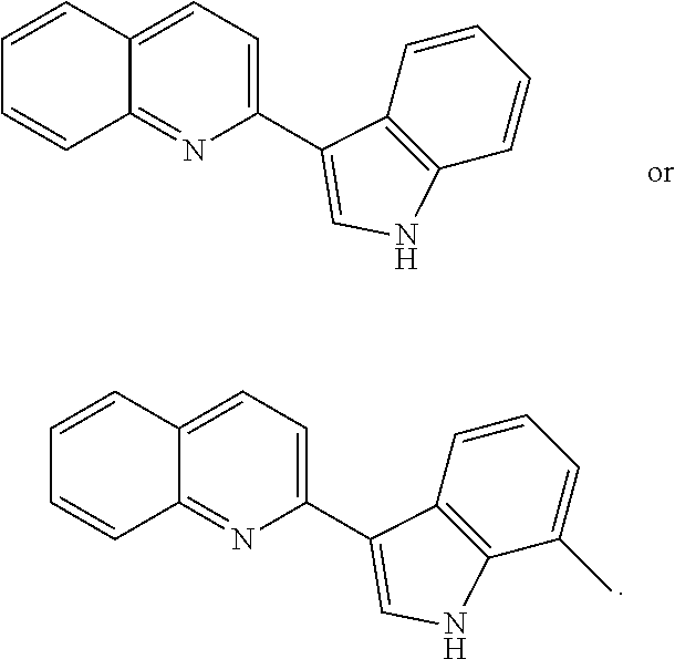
C1=CC2=CC=C(C3=CNC4=C3C=CC=C4C)N=C2C=C1.C1=CC2=CC=C(C3=CNC4=C3C=CC=C4)N=C2C=C1
